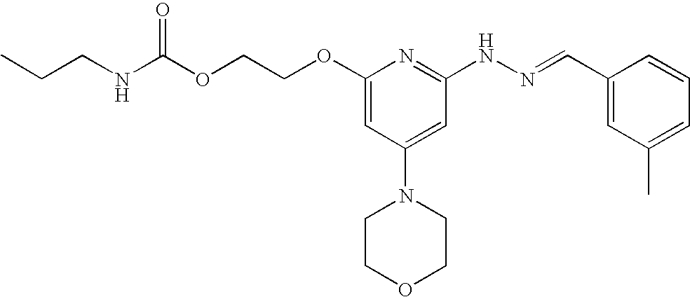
O(CCOC1=CC(N2CCOCC2)=CC(NN=CC2=CC(C)=CC=C2)=N1)C(NCCC)=O
